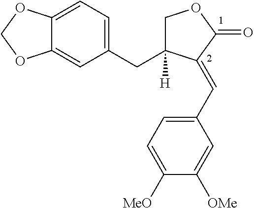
C12=CC=C(CC3([H])COC(=O)C3=CC3=CC=C([MeO])C([OMe])=C3)C=C1OCO2
